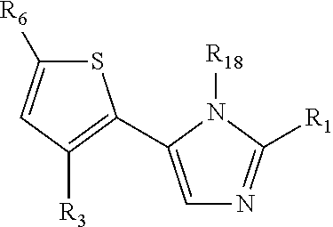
C1=C(C2=C([R3])C=C([R6])S2)N([R18])C([R1])=N1
